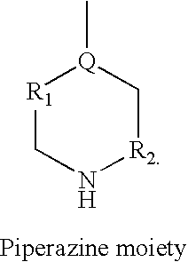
[R1]1CN[R2]C[Q]1C
